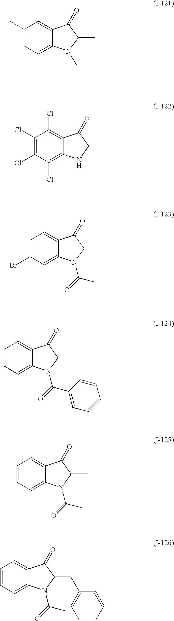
C1(C)=CC=C2C(=C1)C(=O)C(C)N2C.C1(Cl)=C(Cl)C(Cl)=C2C(=C1Cl)C(=O)CN2.C1=C(Br)C=C2C(=C1)C(=O)CN2C(=O)C.C1=CC=C2C(=C1)C(=O)CN2C(=O)C1=CC=CC=C1.C1=CC=C2C(=C1)C(=O)C(C)N2C(=O)C.C1=CC=C2C(=C1)C(=O)C(CC1=CC=CC=C1)N2C(=O)C
